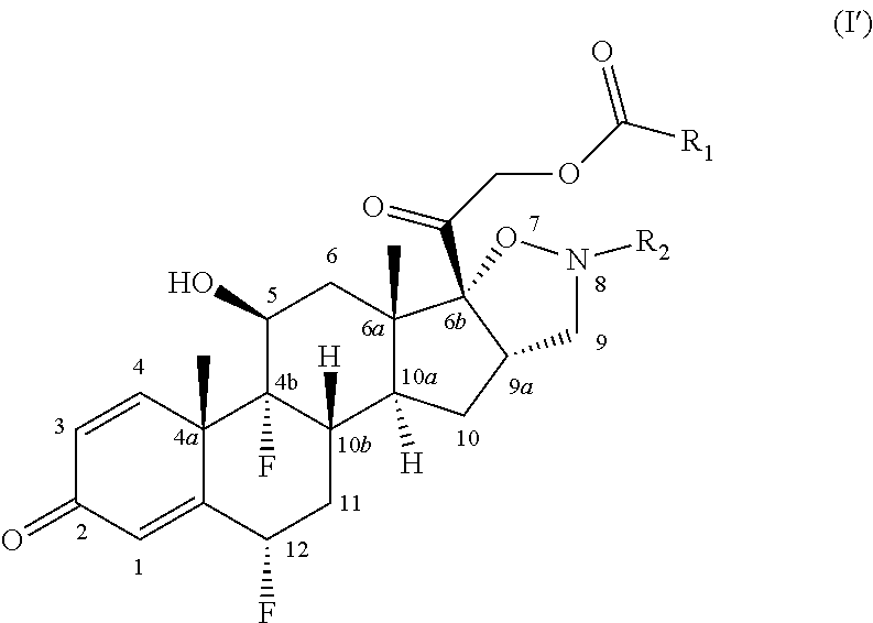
C12(C)C(=CC(=O)C=C1)C(F)CC1([H])C2(F)C(O)CC2(C)C1([H])CC1C2(C(=O)COC(=O)[R1])ON([R2])C1
